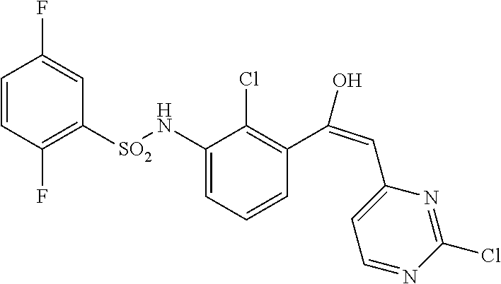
C1(N[SO2]C2=C(F)C=CC(F)=C2)=CC=CC(C(=CC2=CC=NC(Cl)=N2)O)=C1Cl
